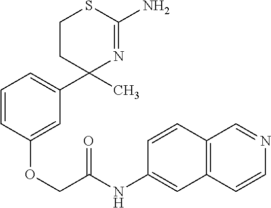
C1CC(C)(C2=CC=CC(OCC(NC3=CC4=C(C=C3)C=NC=C4)=O)=C2)N=C(N)S1
